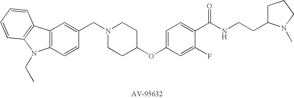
C1(CN2CCC(OC3=CC=C(C(NCCC4CCCN4C)=O)C(F)=C3)CC2)=CC2=C(C=C1)N(CC)C1=C2C=CC=C1
